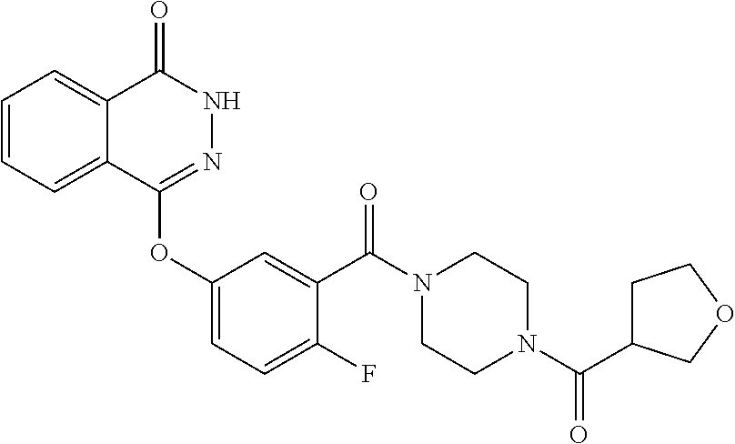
C1=CC=C2C(=C1)C(=O)NN=C2OC1=CC=C(F)C(C(N2CCN(C(=O)C3CCOC3)CC2)=O)=C1
